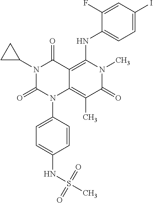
N1(C2CC2)C(=O)N(C2=CC=C(NS(C)(=O)=O)C=C2)C2=C(C)C(=O)N(C)C(NC3=CC=C(I)C=C3F)=C2C1=O
